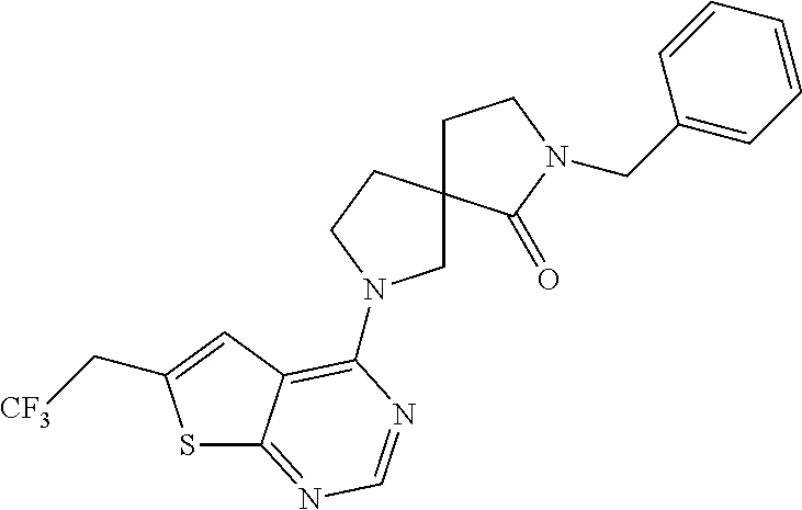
S1C2=NC=NC(N3CC4(CC3)CCN(CC3=CC=CC=C3)C4=O)=C2C=C1C[CF3]
